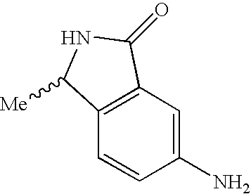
C1(N)=CC2=C(C=C1)C([Me])NC2=O
